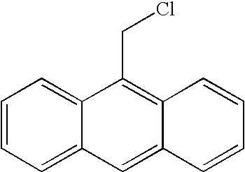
C1=CC=C2C(=C1)C(CCl)=C1C(=C2)C=CC=C1
